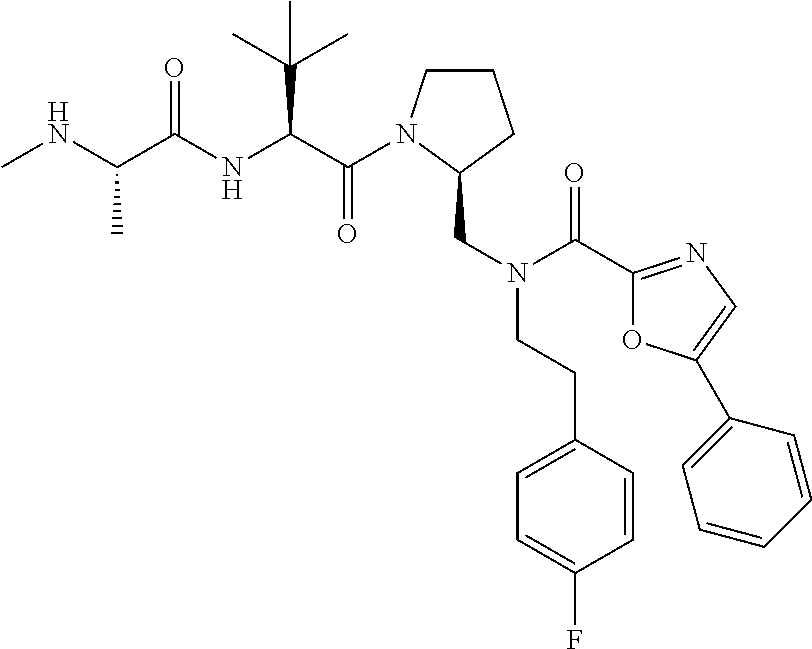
C(=O)(C(C(C)(C)C)NC(=O)C(C)NC)N1CCCC1CN(CCC1=CC=C(F)C=C1)C(=O)C1=NC=C(C2=CC=CC=C2)O1
